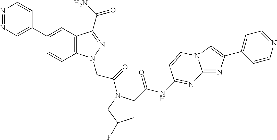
N1=NC=C(C2=CC3=C(C=C2)N(CC(=O)N2C(C(=O)NC4=NC5=NC(C6=CC=NC=C6)=CN5C=C4)CC(F)C2)N=C3C(=O)N)C=C1
